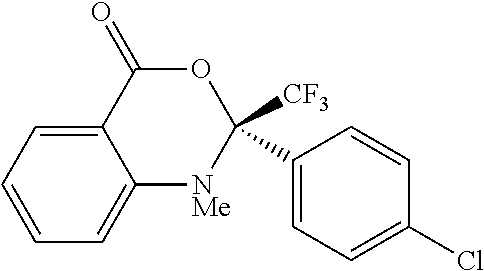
C1=CC=C2C(=C1)[NMe]C([CF3])(C1=CC=C(Cl)C=C1)OC2=O
